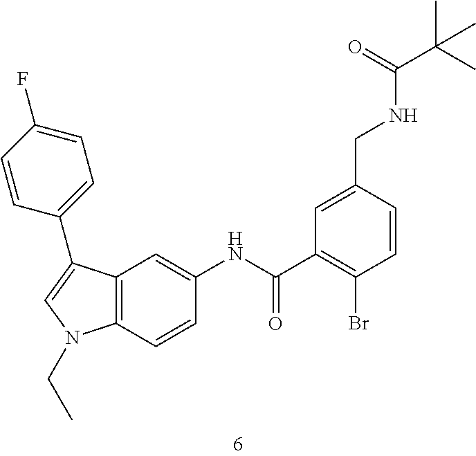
C1=C(C2=CC=C(F)C=C2)C2=C(N1CC)C=CC(NC(C1=C(Br)C=CC(CNC(C(C)(C)C)=O)=C1)=O)=C2
